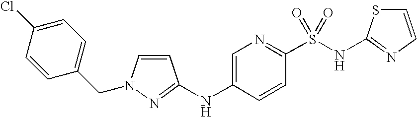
C1=C(NC2=NN(CC3=CC=C(Cl)C=C3)C=C2)C=CC(S(NC2=NC=CS2)(=O)=O)=N1
